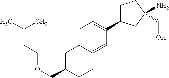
C1=C2C(=CC(C3CCC(CO)(N)C3)=C1)CCC(COCCC(C)C)C2
